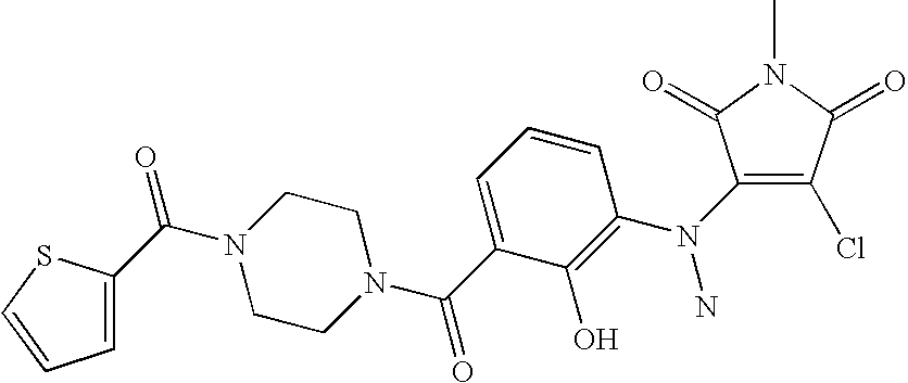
C1(N(C2=C(O)C(C(N3CCN(C(=O)C4=CC=CS4)CC3)=O)=CC=C2)N)=C(Cl)C(=O)N(C)C1=O
